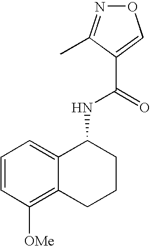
C12=CC=CC([OMe])=C1CCCC2NC(=O)C1=CON=C1C
